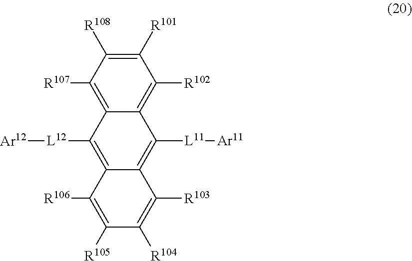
C1([R108])=C([R101])C([R102])=C2C(=C1[R107])C([L12][Ar12])=C1C(=C2[L11][Ar11])C([R103])=C([R104])C([R105])=C1[R106]
